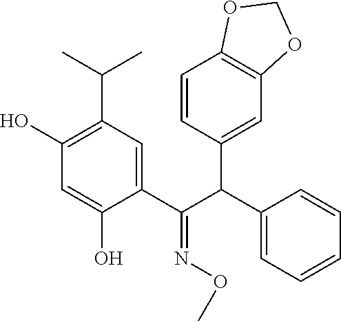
C1(O)=C(C(C)C)C=C(C(C(C2=CC3=C(C=C2)OCO3)C2=CC=CC=C2)=NOC)C(O)=C1
